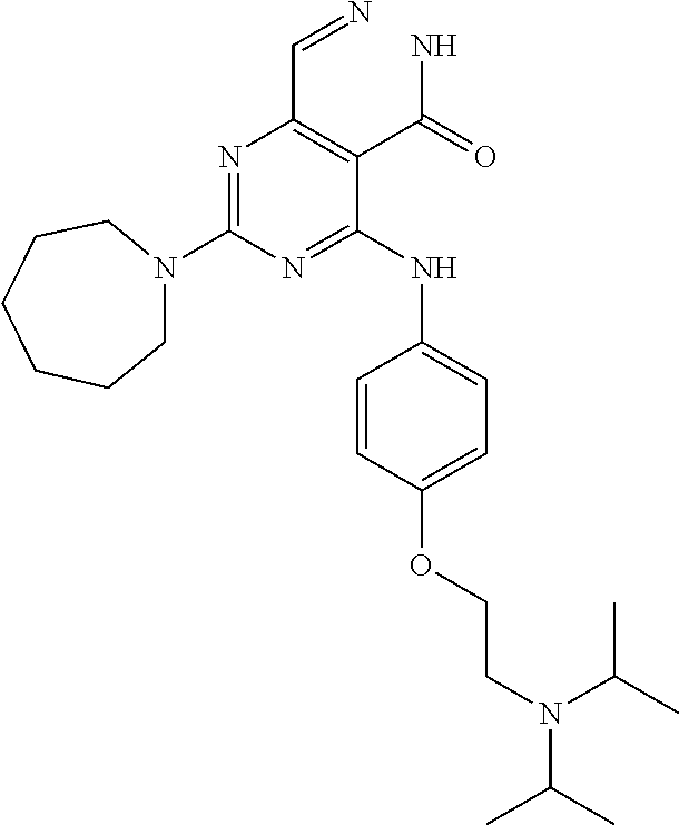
N1=C(N2CCCCCC2)N=C(NC2=CC=C(OCCN(C(C)C)C(C)C)C=C2)C(C(N)=O)=C1C=N
